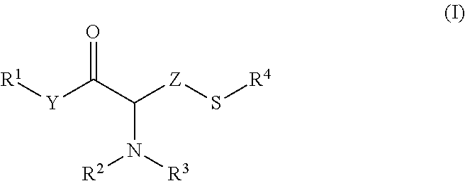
[Y](C(C([Z]S[R4])N([R3])[R2])=O)[R1]
